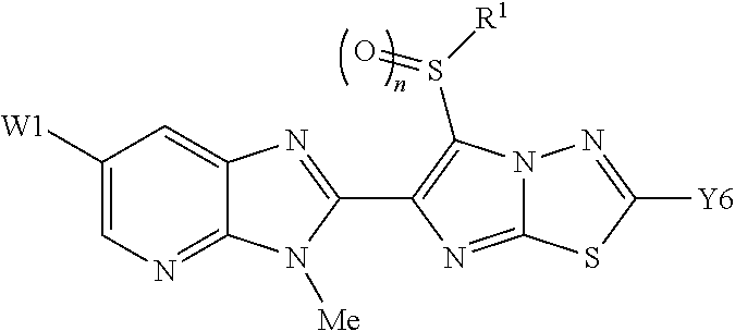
C12=NC=C([W1])C=C1N=C(C1=C(S([R1])=O)N3C(=N1)SC([Y6])=N3)N2[Me]
